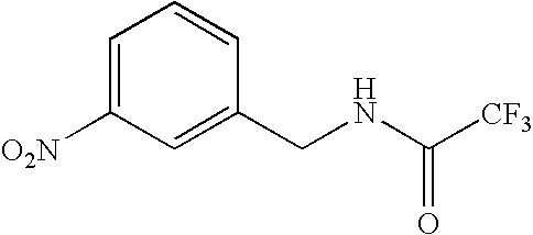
C1=C([O2N])C=C(CNC([CF3])=O)C=C1
